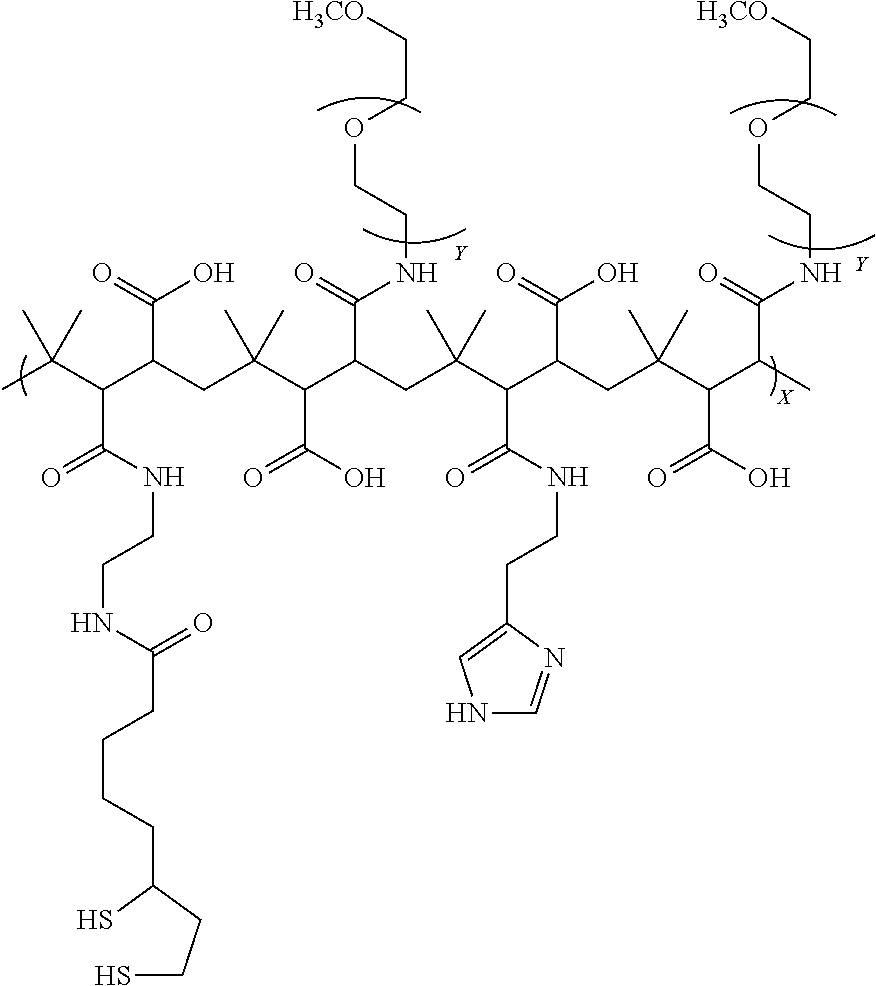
CC(C(C(CC(C(C(CC(C(C(CC(C(C(C)C(=O)NCCOCC[H3CO])C(O)=O)(C)C)C(=O)O)C(NCCC1=CNC=N1)=O)(C)C)C(=O)NCCOCC[H3CO])C(O)=O)(C)C)C(=O)O)C(NCCNC(CCCCC(S)CCS)=O)=O)(C)C.[Y].[Y]
